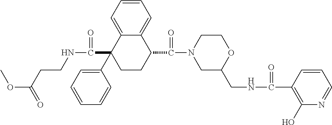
C1=C2C(=CC=C1)C(C(=O)N1CC(CNC(=O)C3=C(O)N=CC=C3)OCC1)CCC2(C1=CC=CC=C1)C(=O)NCCC(OC)=O
